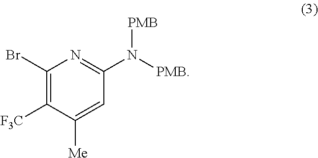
C1(Br)=C([F3C])C([Me])=CC(N([PMB])[PMB])=N1
